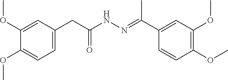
C(C(NN=C(C1=CC(OC)=C(OC)C=C1)C)=O)C1=CC=C(OC)C(OC)=C1
